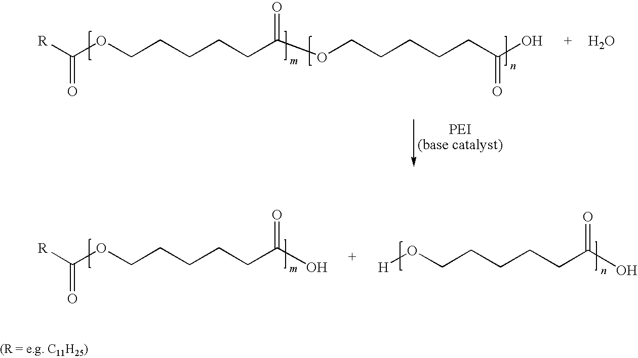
[R]C(OCCCCCC(OCCCCCC(O)=O)=O)=O.O.C(OCCCCCC(O)=O)([R])=O.[H]OCCCCCC(O)=O
